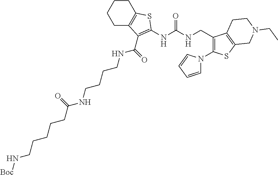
C1C2=C(CCC1)SC(NC(NCC1=C(N3C=CC=C3)SC3=C1CCN(CC)C3)=O)=C2C(NCCCCNC(CCCCCN[Boc])=O)=O
